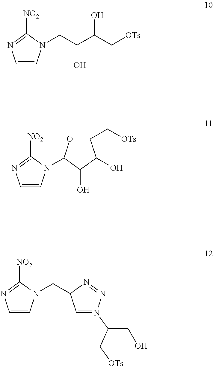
C1=CN(CC(C(C[OTs])O)O)C([NO2])=N1.C1=CN(C2OC(C[OTs])C(O)C2O)C([NO2])=N1.C1=CN(CC2C=N(C(C[OTs])CO)N=N2)C([NO2])=N1
